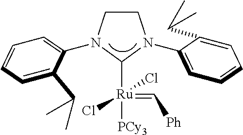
C1([Ru](=C[Ph])([PCy3])(Cl)Cl)N(C2=CC=CC=C2C(C)C)CCN1C1=CC=CC=C1C(C)C
